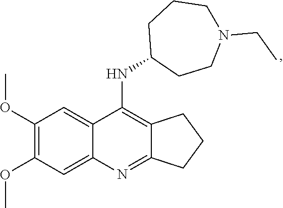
C12=C(NC3CCN(CC)CCC3)C3=CC(OC)=C(OC)C=C3N=C1CCC2
